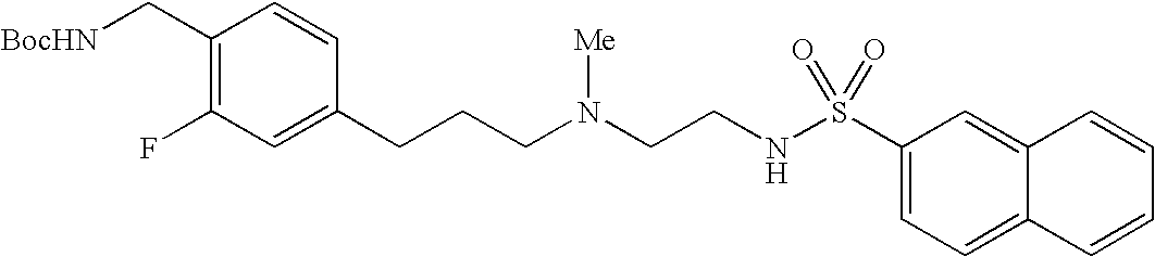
C1(C[BocHN])=C(F)C=C(CCCN(CCNS(C2=CC=C3C(=C2)C=CC=C3)(=O)=O)[Me])C=C1
